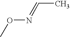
CON=CC
